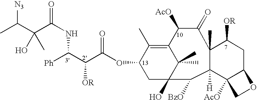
O(C1CC2(O)C(C)(C)C(=C1C)C([AcO])C(=O)C1(C)C([H])(C2[BzO])C2([AcO])C(CC1[OR])OC2)C(C([OR])C([Ph])NC(=O)C(C(C)[N3])(O)C)=O
